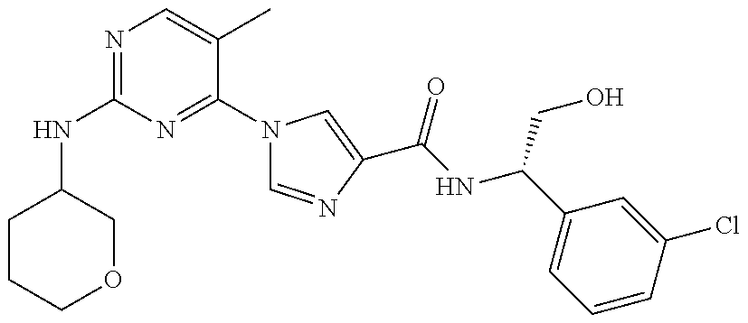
N(C1=NC=C(C)C(N2C=NC(C(NC(C3=CC=CC(Cl)=C3)CO)=O)=C2)=N1)C1CCCOC1
